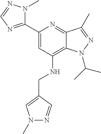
C1(C2=CC(NCC3=CN(C)N=C3)=C3C(=N2)C(C)=NN3C(C)C)=NC=NN1C
